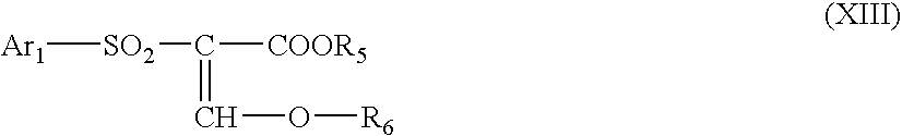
[Ar1][SO2]C([COOR5])=CO[R6]
